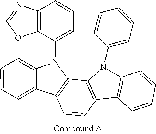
C12=C(N(C3=CC=CC=C3)C3=C1C=CC=C3)C1=C(C=C2)C2=CC=CC=C2N1C1=CC=CC2=C1OC=N2
